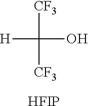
[CF3]C([CF3])(O)[H].[HFIP]
